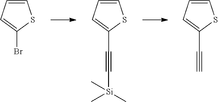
C1=CC=C(Br)S1.C1=CC=C(C#C[Si](C)(C)C)S1.C1=CC=C(C#C)S1
